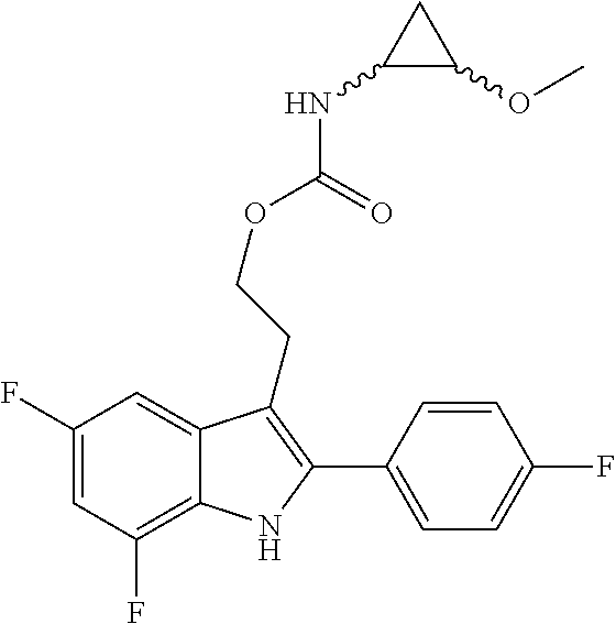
C1(C2=C(CCOC(=O)NC3C(OC)C3)C3=CC(F)=CC(F)=C3N2)=CC=C(F)C=C1
